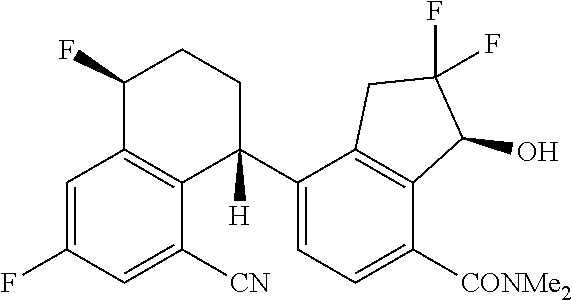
C1=C(F)C=C([CN])C2=C1C(F)CCC2(C1=CC=C([CONMe2])C2=C1CC(F)(F)C2O)[H]
